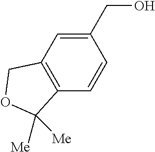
C1(CO)=CC2=C(C=C1)C([Me])([Me])OC2
